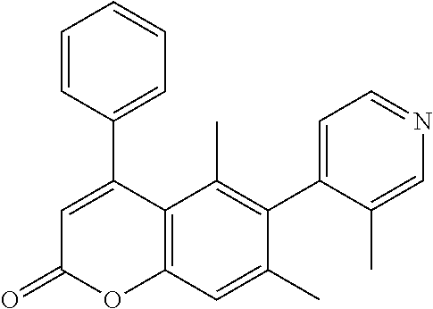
C1(C2=CC(=O)OC3=C2C(C)=C(C2=CC=NC=C2C)C(C)=C3)=CC=CC=C1
